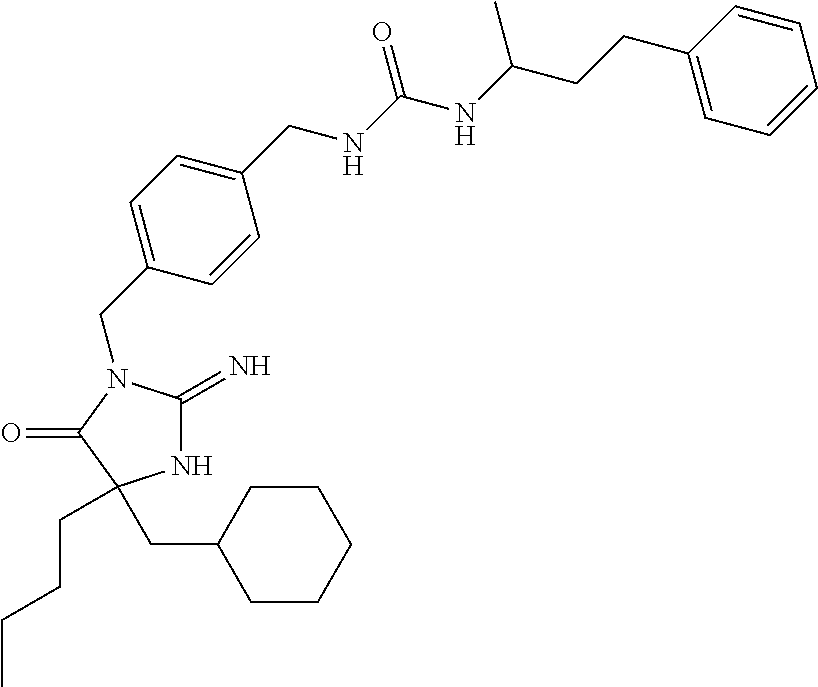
N1C(=N)N(CC2=CC=C(CNC(NC(CCC3=CC=CC=C3)C)=O)C=C2)C(=O)C1(CCCC)CC1CCCCC1
